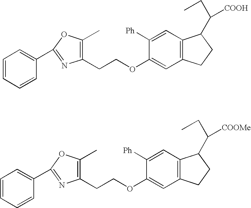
C1=CC=CC(C2=NC(CCOC3=CC4=C(C=C3[Ph])C(C([COOH])CC)CC4)=C(C)O2)=C1.C1=CC=CC(C2=NC(CCOC3=CC4=C(C=C3[Ph])C(C([COOMe])CC)CC4)=C(C)O2)=C1
